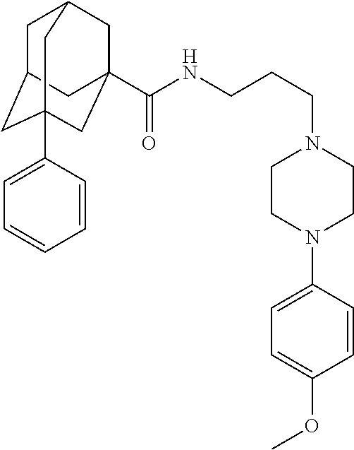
C1C2CC3(C4=CC=CC=C4)CC(C(NCCCN4CCN(C5=CC=C(OC)C=C5)CC4)=O)(CC1C3)C2
